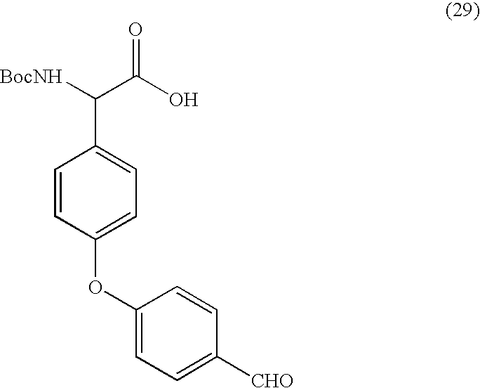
C(O)(C(C1=CC=C(OC2=CC=C([CHO])C=C2)C=C1)[BocNH])=O
